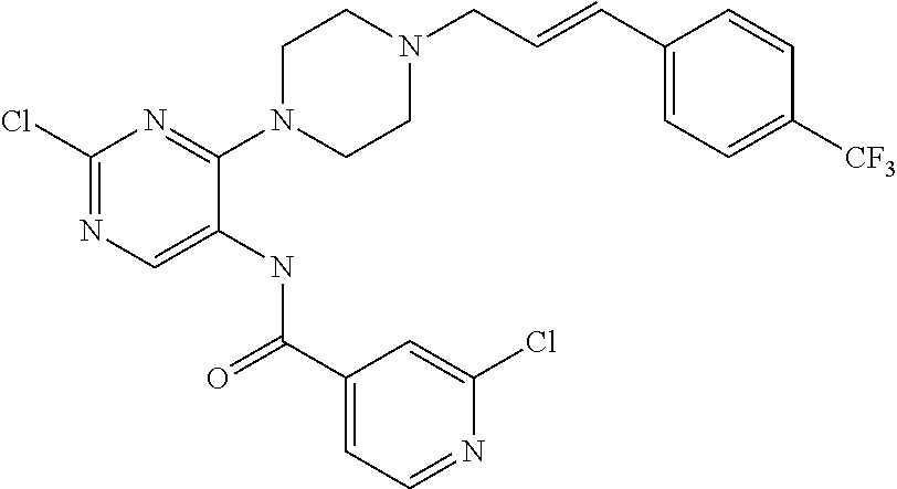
C1(Cl)=NC=C(NC(C2=CC=NC(Cl)=C2)=O)C(N2CCN(CC=CC3=CC=C([CF3])C=C3)CC2)=N1
